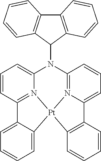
C12=N3C(=CC=C1)C1=C([Pt]34N3=C(C=CC=C3N2C2C3=C(C5=C2C=CC=C5)C=CC=C3)C2=CC=CC=C24)C=CC=C1
